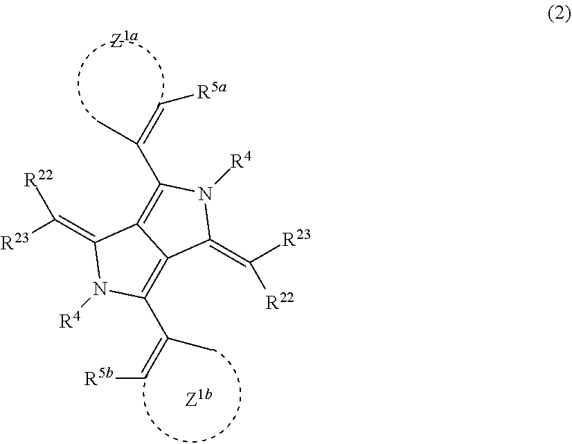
[R23]C(=C1N([R4])C(C(=C[R5b])C)=C2C1=C(C(=C[R5a])C)N([R4])C2=C([R23])[R22])[R22]
